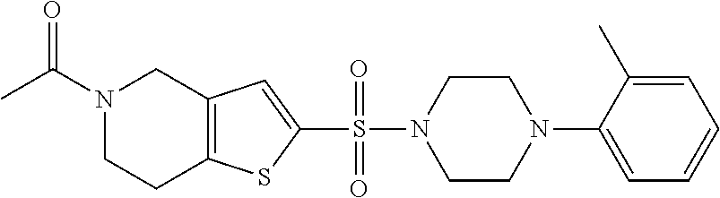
C1(N2CCN(S(C3=CC4=C(S3)CCN(C(C)=O)C4)(=O)=O)CC2)=CC=CC=C1C
